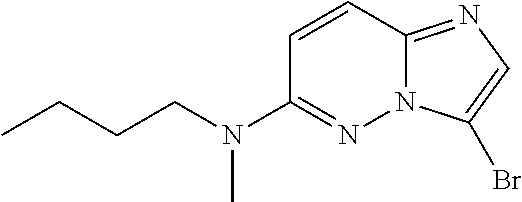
BrC1=CN=C2N1N=C(N(CCCC)C)C=C2
